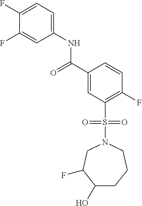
C1(F)=CC=C(NC(=O)C2=CC(S(=O)(=O)N3CC(F)C(O)CCC3)=C(F)C=C2)C=C1F
